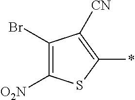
C1(Br)=C([O2N])SC(*)=C1[CN]
